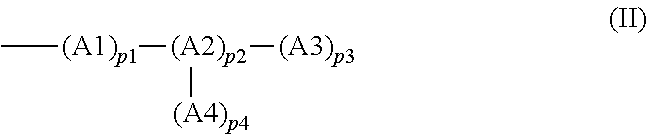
C[(A1)p1][(A2)p2]([(A3)p3])[(A4)p4]
